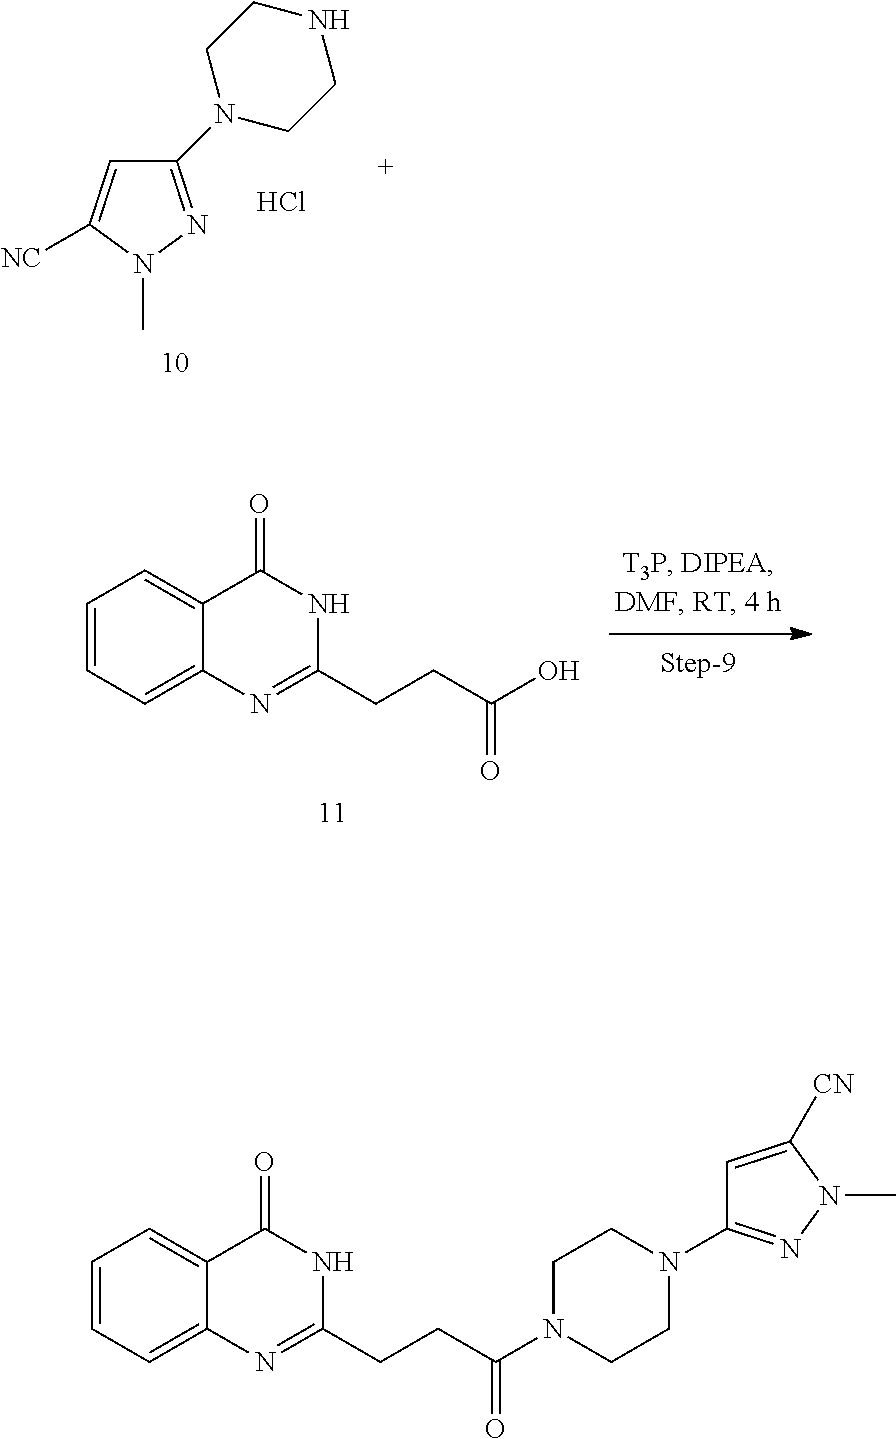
C1=CC=C2C(=C1)C(=O)NC(CCC(O)=O)=N2.Cl.C1(N2CCNCC2)=NN(C)C([NC])=C1.C1=C([CN])N(C)N=C1N1CCN(C(CCC2=NC3=CC=CC=C3C(=O)N2)=O)CC1
